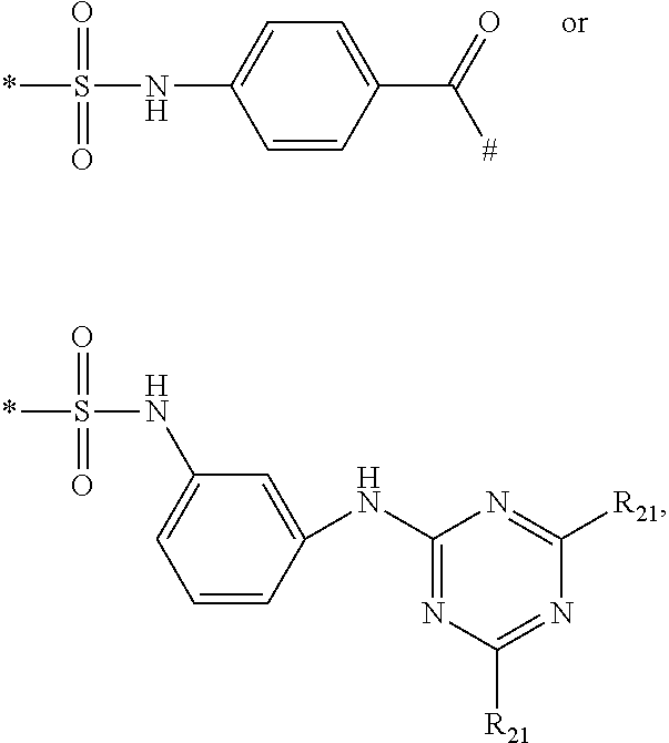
C1=CC(C(=O)[#])=CC=C1NS(*)(=O)=O.C1(NC2=CC(NS(*)(=O)=O)=CC=C2)=NC([R21])=NC([R21])=N1
